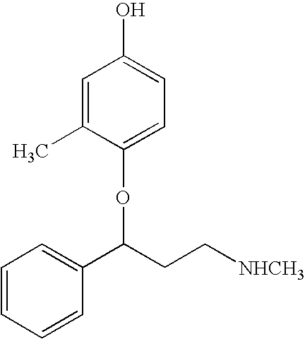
C1=C(C)C(OC(C2=CC=CC=C2)CC[NHCH3])=CC=C1O
